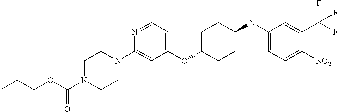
C1(OC2CCC(NC3=CC=C([NO2])C(C(F)(F)F)=C3)CC2)=CC=NC(N2CCN(C(OCCC)=O)CC2)=C1
